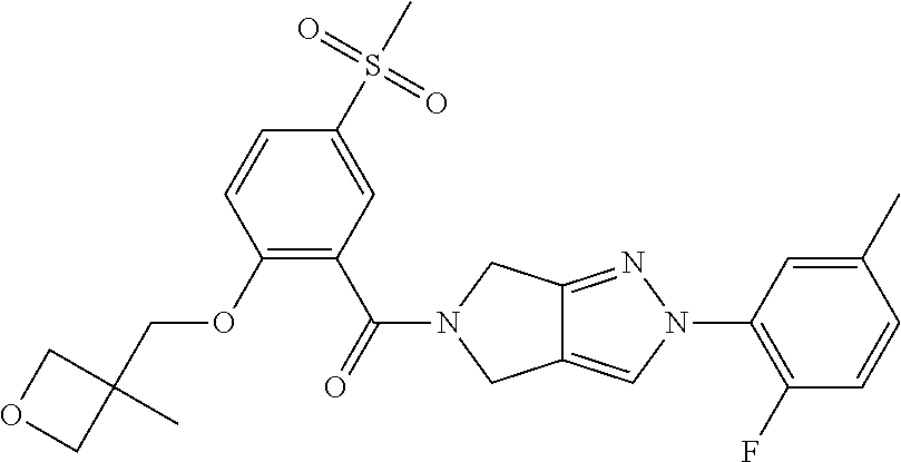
O(C1=C(C(=O)N2CC3=CN(C4=C(F)C=CC(C)=C4)N=C3C2)C=C(S(C)(=O)=O)C=C1)CC1(C)COC1
